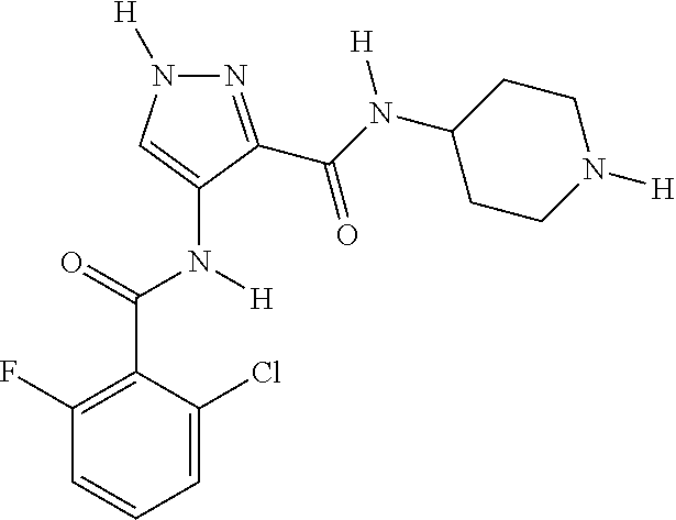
N1=C(C(N(C2CCN([H])CC2)[H])=O)C(N([H])C(C2=C(F)C=CC=C2Cl)=O)=CN1[H]
